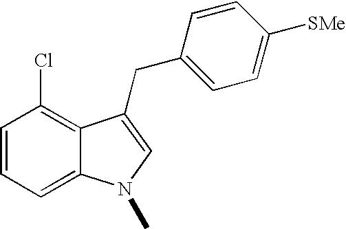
C1=CC=C2C(=C1Cl)C(CC1=CC=C([SMe])C=C1)=CN2C
